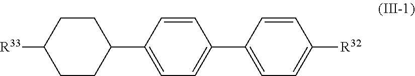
C1=CC(C2CCC([R33])CC2)=CC=C1C1=CC=C([R32])C=C1
